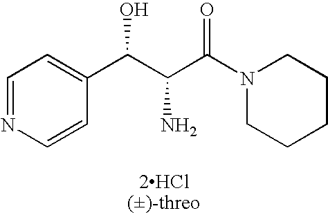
C1=NC=CC(C(C(C(N2CCCCC2)=O)N)O)=C1.[2HCl()-threo]
